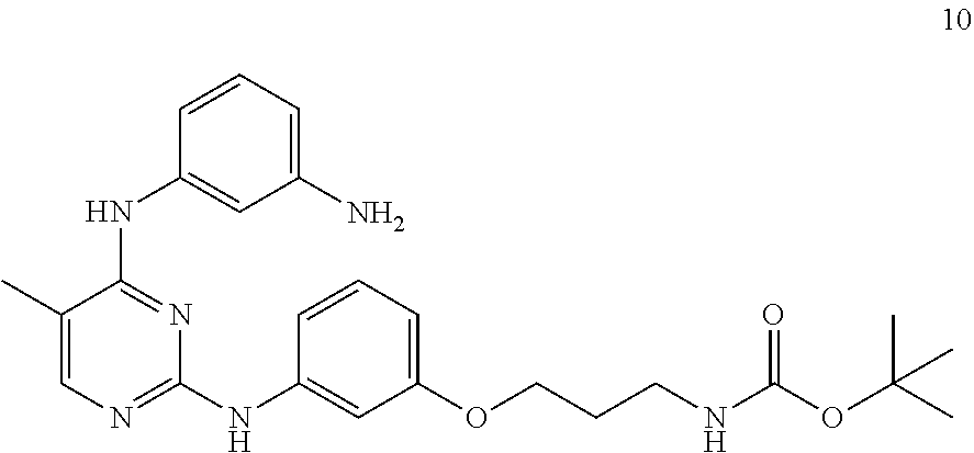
C1(C)=CN=C(NC2=CC(OCCCNC(OC(C)(C)C)=O)=CC=C2)N=C1NC1=CC(N)=CC=C1
